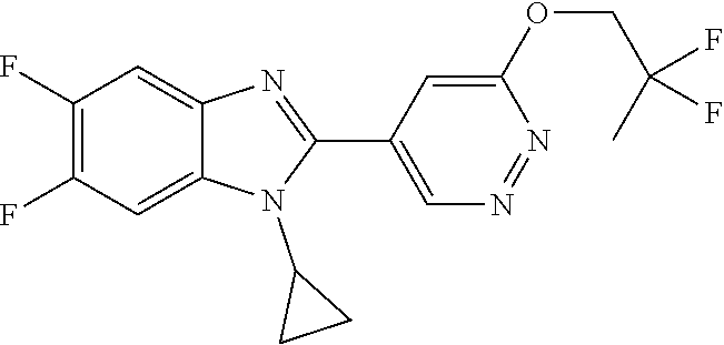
C1(F)=C(F)C=C2C(=C1)N=C(C1=CN=NC(OCC(C)(F)F)=C1)N2C1CC1
